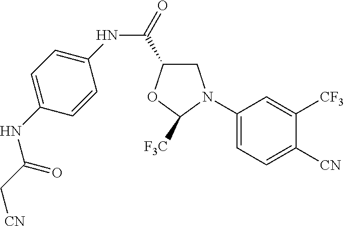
C1(N2CC(C(=O)NC3=CC=C(NC(C[CN])=O)C=C3)OC2[F3C])=CC=C([CN])C([CF3])=C1
